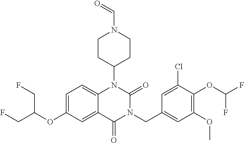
C1=C(OC(CF)CF)C=C2C(=C1)N(C1CCN(C=O)CC1)C(=O)N(CC1=CC(OC)=C(OC(F)F)C(Cl)=C1)C2=O
